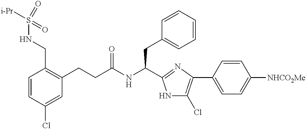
C1=CC(Cl)=CC(CCC(NC(CC2=CC=CC=C2)C2=NC(C3=CC=C([NHCO2Me])C=C3)=C(Cl)N2)=O)=C1CNS([i-Pr])(=O)=O
